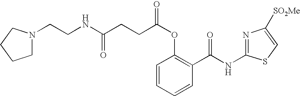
C1=CC=CC(C(NC2=NC([SO2Me])=CS2)=O)=C1OC(=O)CCC(NCCN1CCCC1)=O
